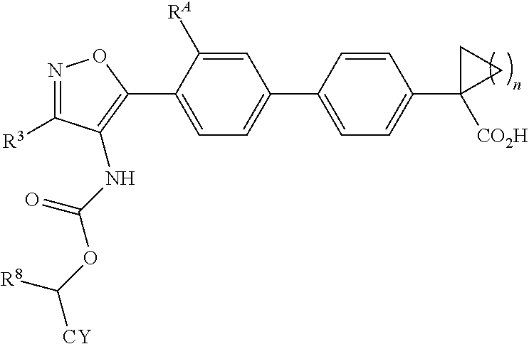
N1=C([R3])C(NC(OC([CY])[R8])=O)=C(C2=CC=C(C3=CC=C(C4([CO2H])CC4)C=C3)C=C2[RA])O1
